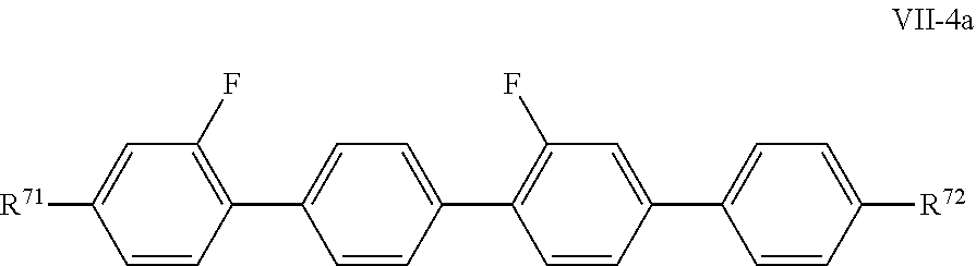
C1=CC([R72])=CC=C1C1=CC(F)=C(C2=CC=C(C3=C(F)C=C([R71])C=C3)C=C2)C=C1
